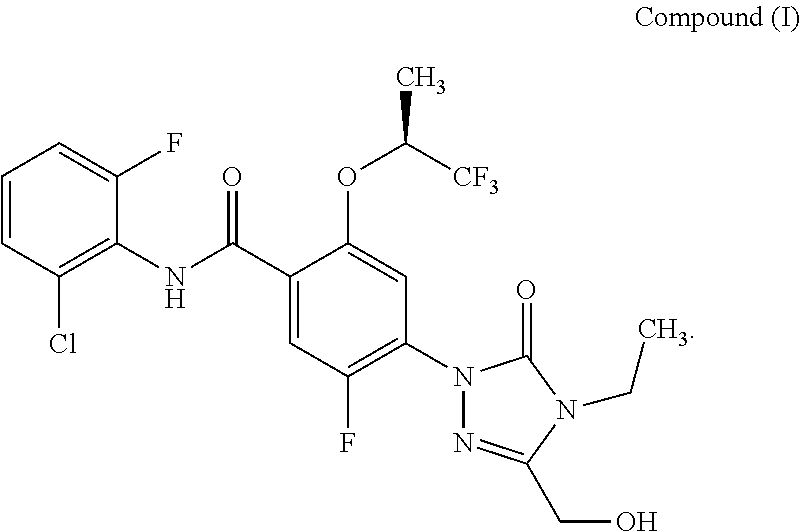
C(C1=CC(F)=C(N2N=C(CO)N(CC)C2=O)C=C1OC(C)[CF3])(NC1=C(Cl)C=CC=C1F)=O
